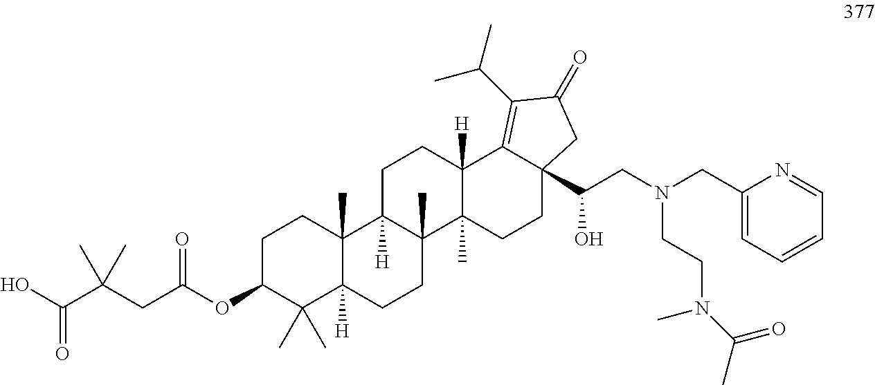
C1CC2(C)C([H])(C(C)(C)C1OC(CC(C(O)=O)(C)C)=O)CCC1(C)C2([H])CCC2([H])C1(C)CCC1(C(CN(CC3=CC=CC=N3)CCN(C(C)=O)C)O)C2=C(C(C)C)C(=O)C1
